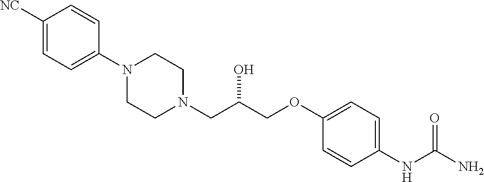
C1([NC])=CC=C(N2CCN(CC(COC3=CC=C(NC(N)=O)C=C3)O)CC2)C=C1
